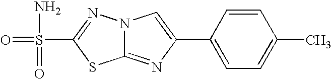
C12=NC(C3=CC=C(C)C=C3)=CN1N=C(S(=O)(N)=O)S2
